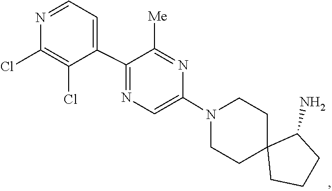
C1C2(CCCC2N)CCN(C2=CN=C(C3=CC=NC(Cl)=C3Cl)C([Me])=N2)C1
